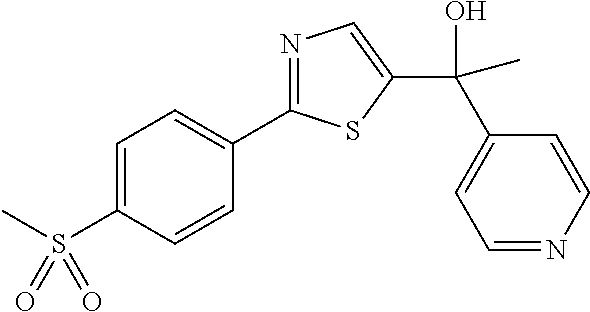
C1=C(S(C)(=O)=O)C=CC(C2=NC=C(C(O)(C3=CC=NC=C3)C)S2)=C1
